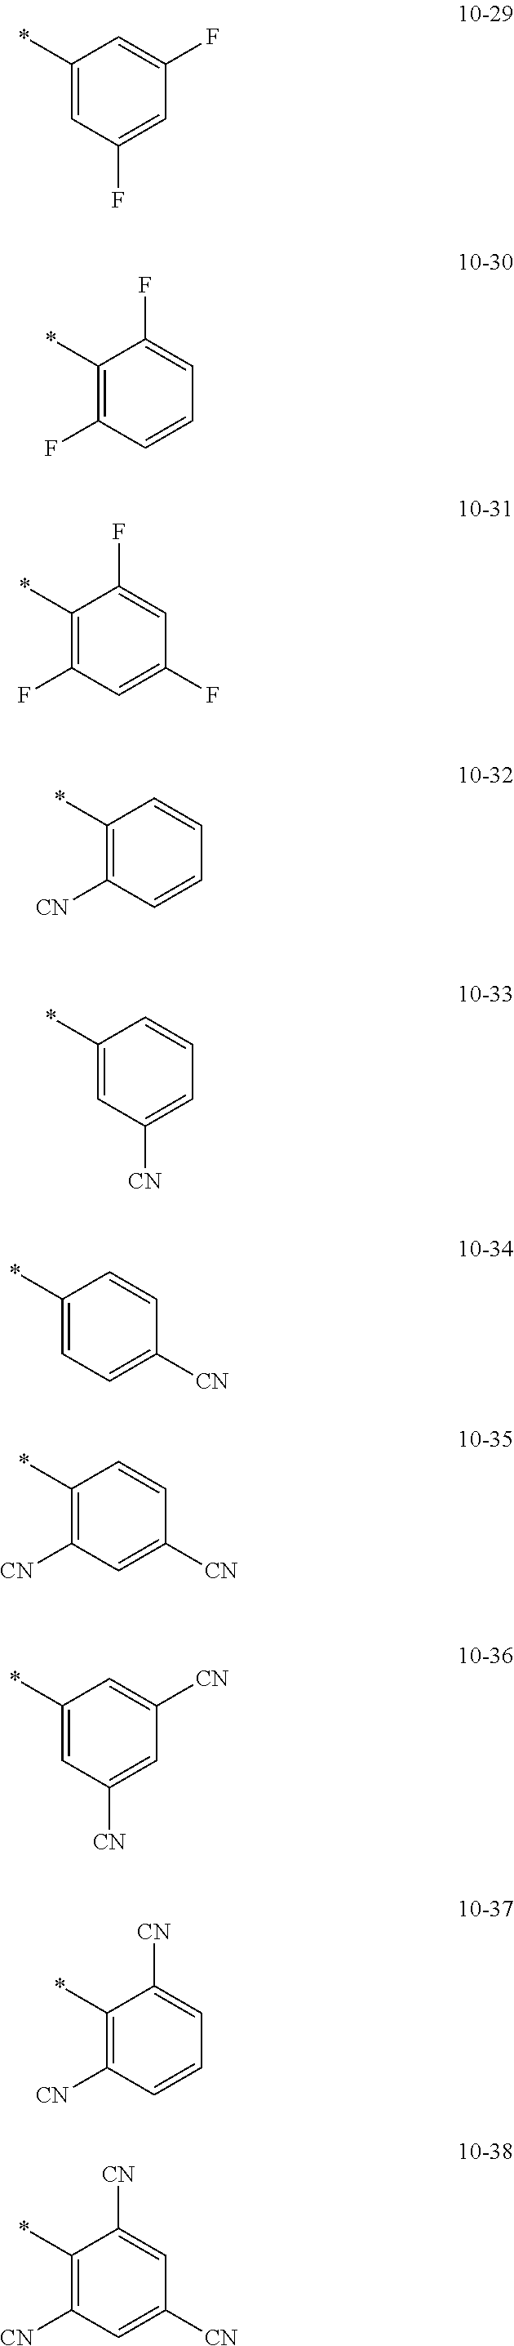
C1(*)=CC(F)=CC(F)=C1.C1(*)=C(F)C=CC=C1F.C1(*)=C(F)C=C(F)C=C1F.C1(*)=C([CN])C=CC=C1.C1(*)=CC([CN])=CC=C1.C1(*)=CC=C([CN])C=C1.C1(*)=C([CN])C=C([CN])C=C1.C1(*)=CC([CN])=CC([CN])=C1.C1(*)=C([CN])C=CC=C1[CN].C1(*)=C([CN])C=C([CN])C=C1[CN]
